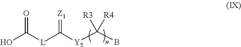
[Y2](C(B)([R3])[R4])C([L]C(O)=O)=[Z1]
